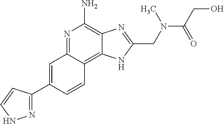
C1=C(C2=NNC=C2)C=CC2=C3C(=C(N)N=C12)N=C(CN(C)C(CO)=O)N3
